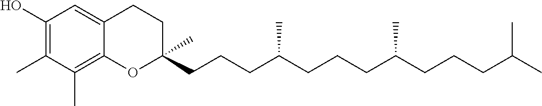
C1(O)=C(C)C(C)=C2C(=C1)CCC(CCCC(CCCC(CCCC(C)C)C)C)(C)O2
